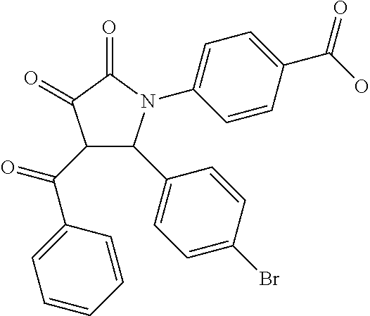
C1(=O)C(C(C2=CC=CC=C2)=O)C(C2=CC=C(Br)C=C2)N(C2=CC=C(C(=O)O)C=C2)C1=O
